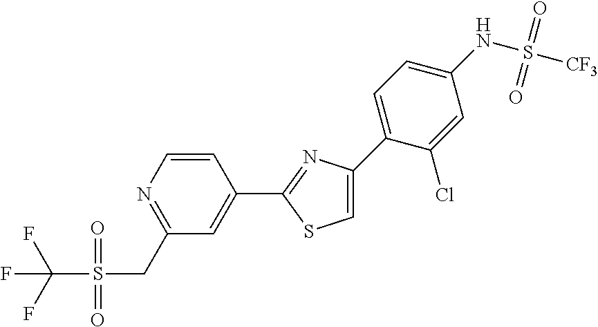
C1=C(C2=CC=C(NS(=O)(=O)[CF3])C=C2Cl)N=C(C2=CC(CS(=O)(=O)C(F)(F)F)=NC=C2)S1
